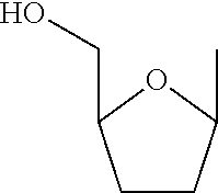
C1CC(C)OC1CO
